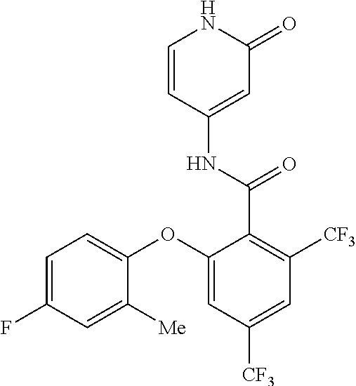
C1=CC(NC(=O)C2=C([CF3])C=C([CF3])C=C2OC2=CC=C(F)C=C2[Me])=CC(=O)N1
